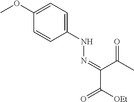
C1(OC)=CC=C(NN=C(C(C)=O)C(=O)[OEt])C=C1
